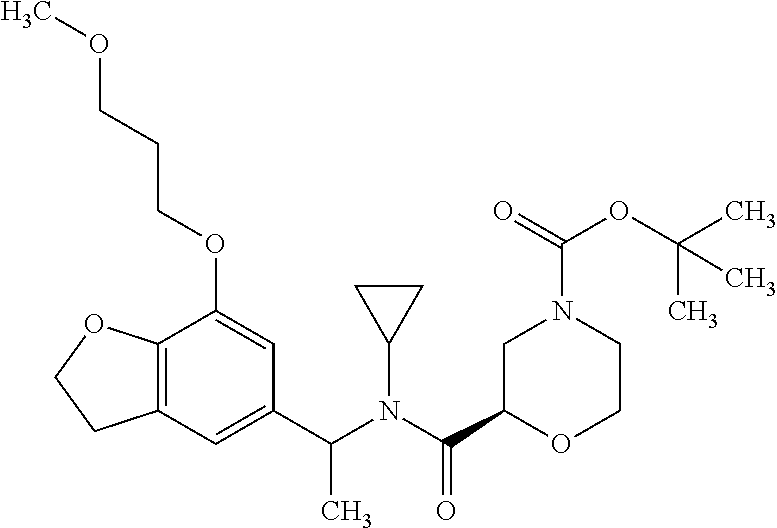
C1(C(N(C(C2OCCN(C(OC(C)(C)C)=O)C2)=O)C2CC2)C)=CC2=C(C(OCCCOC)=C1)OCC2
